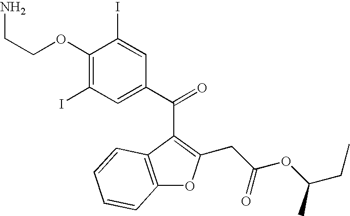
C1(OCCN)=C(I)C=C(C(=O)C2=C(CC(OC(CC)C)=O)OC3=C2C=CC=C3)C=C1I
